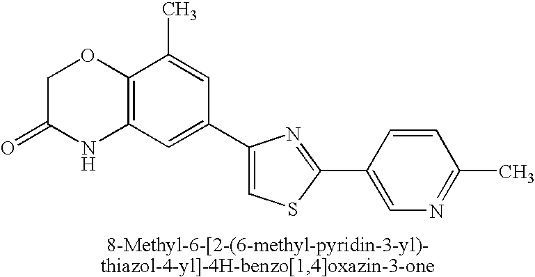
C1C(=O)NC2=C(O1)C(C)=CC(C1=CSC(C3=CN=C(C)C=C3)=N1)=C2
